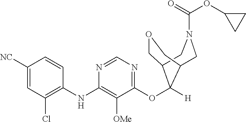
C1([NC])=CC(Cl)=C(NC2=C([OMe])C(OC3([H])C4COCC3CN(C(=O)OC3CC3)C4)=NC=N2)C=C1
